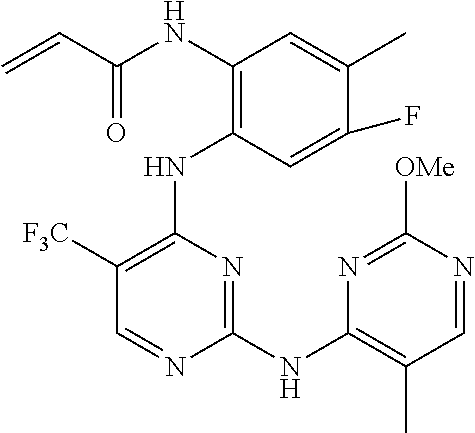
N(C1=C(NC2=C([F3C])C=NC(NC3=C(C)C=NC([OMe])=N3)=N2)C=C(F)C(C)=C1)C(C=C)=O
